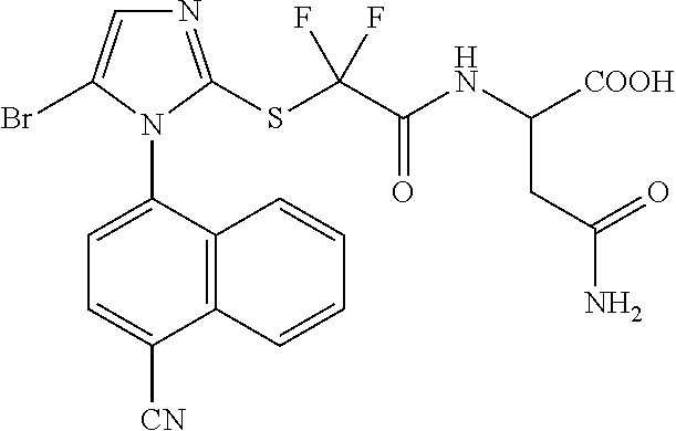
C12=C(C(N3C(Br)=CN=C3SC(C(NC([COOH])CC(N)=O)=O)(F)F)=CC=C1[CN])C=CC=C2
